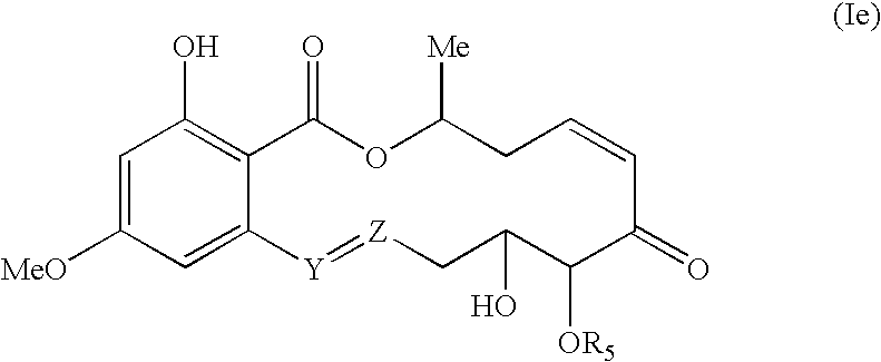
C1=C([MeO])C=C2C(=C1O)C(=O)OC([Me])CC=CC(=O)C([OR5])C(O)C[Z]=[Y]2
